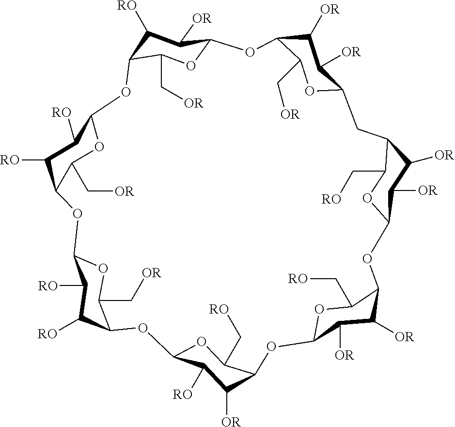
C12OC(C[OR])C(C([RO])C1[OR])OC1OC(C[OR])C(C([RO])C1[RO])OC1OC(C[OR])C(C([RO])C1[RO])OC1OC(C[RO])C(C([OR])C1[RO])OC1OC(C[RO])C(C([OR])C1[OR])OC1OC(C[RO])C(C([OR])C1[OR])CC1OC(C[OR])C(O2)C([OR])C1[OR]
